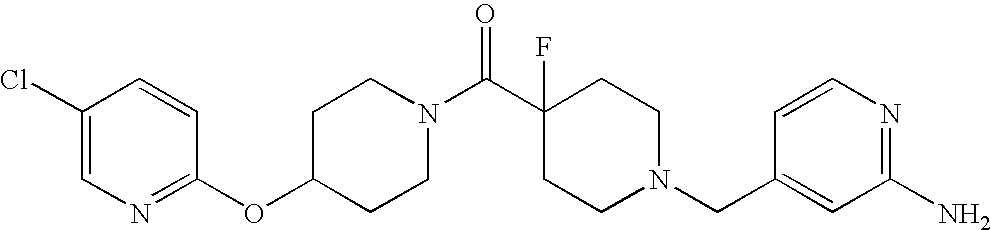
C1(OC2=NC=C(Cl)C=C2)CCN(C(C2(F)CCN(CC3=CC(N)=NC=C3)CC2)=O)CC1
